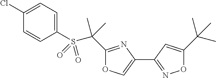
C1=CC(Cl)=CC=C1S(C(C)(C)C1=NC(C2=NOC(C(C)(C)C)=C2)=CO1)(=O)=O
